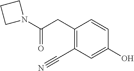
C(=O)(CC1=C(C#N)C=C(O)C=C1)N1CCC1
